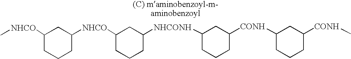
C[NHCO]C1CCCC([NHCO]C2CCCC([NHCONH]C3CCCC([CONH]C4CCCC([CONH]C)C4)C3)C2)C1
